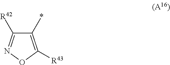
C1(*)=C([R43])ON=C1[R42]
